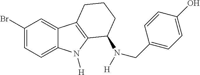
C1(Br)=CC=C2C(=C1)C1=C(N2[H])C(N([H])CC2=CC=C(O)C=C2)CCC1
